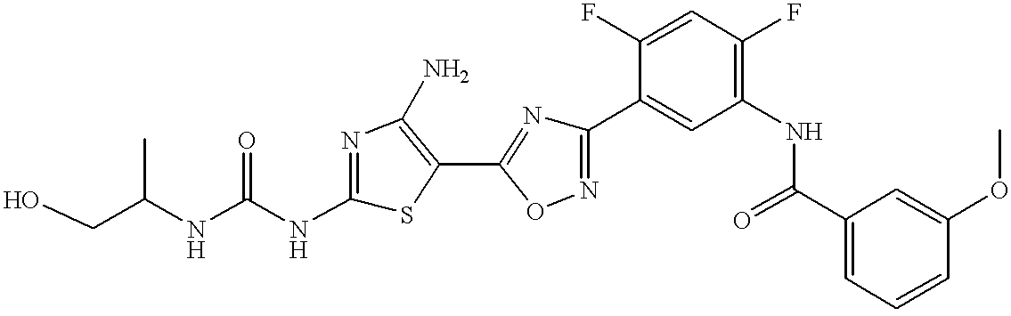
C(C(NC(NC1=NC(N)=C(C2=NC(C3=CC(NC(C4=CC=CC(OC)=C4)=O)=C(F)C=C3F)=NO2)S1)=O)C)O
